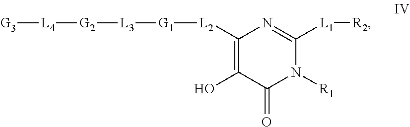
C1([L2][G1][L3][G2][L4][G3])=C(O)C(=O)N([R1])C([L1][R2])=N1
